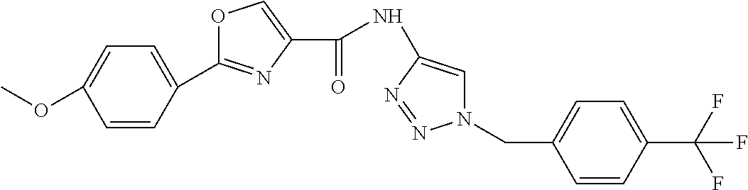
C1(C2=CC=C(OC)C=C2)=NC(C(=O)NC2=CN(CC3=CC=C(C(F)(F)F)C=C3)N=N2)=CO1
